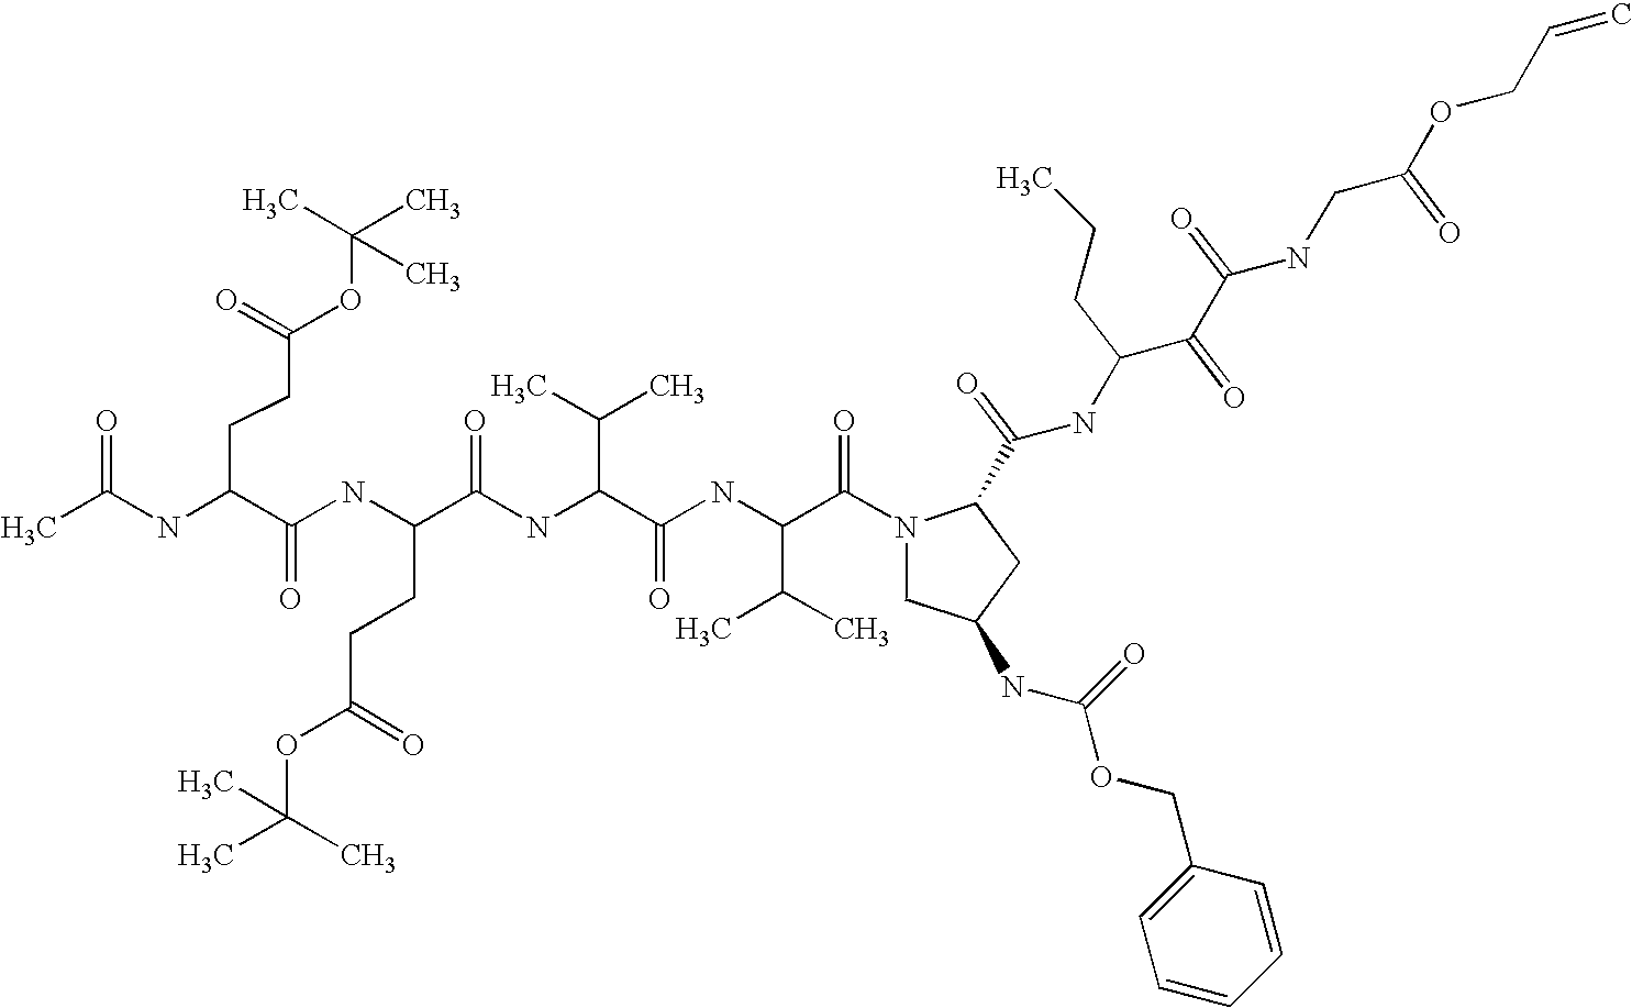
CC(NC(C(NC(C(NC(C(C)C)C(=O)NC(C(C)C)C(=O)N1CC(NC(OCC2=CC=CC=C2)=O)CC1C(NC(C(C(NCC(OCC=C)=O)=O)=O)CCC)=O)=O)CCC(=O)OC(C)(C)C)=O)CCC(OC(C)(C)C)=O)=O
